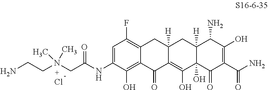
C1=C(NC(CN(CCN)(C)C)=O)C(O)=C2C(=C1F)CC1([H])C(=C(O)C3(O)C([H])(C1)C(N)C(O)=C(C(N)=O)C3=O)C2=O.Cl
